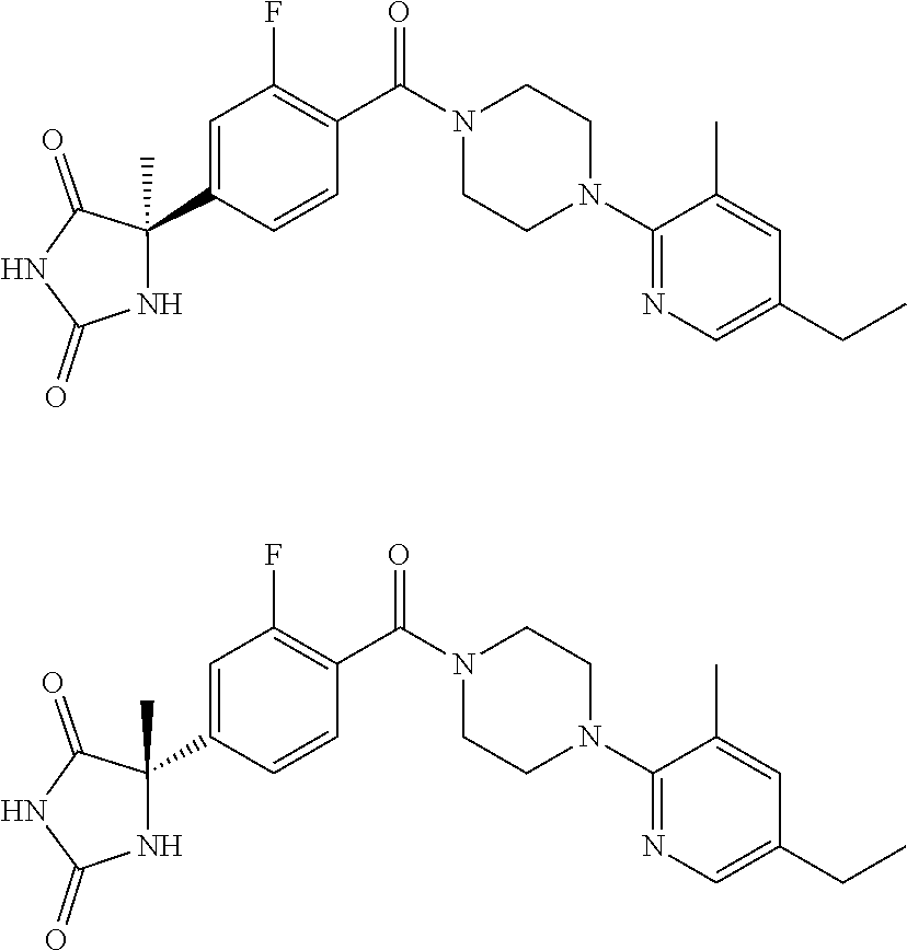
C1(N2CCN(C(C3=C(F)C=C(C4(C)C(=O)NC(=O)N4)C=C3)=O)CC2)=NC=C(CC)C=C1C.C1(N2CCN(C(C3=C(F)C=C(C4(C)C(=O)NC(=O)N4)C=C3)=O)CC2)=NC=C(CC)C=C1C
